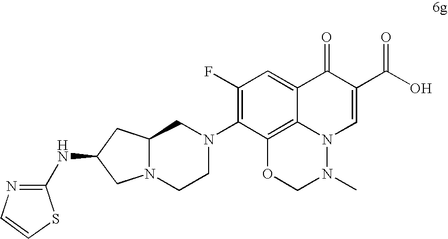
C1(F)=C(N2CCN3C(C2)CC(NC2=NC=CS2)C3)C2=C3C(=C1)C(=O)C(C(O)=O)=CN3N(C)CO2
